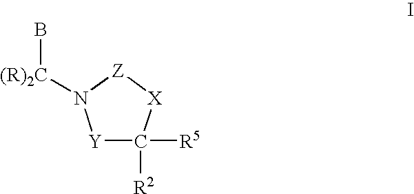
[Y]1C([R2])([R5])[X][Z]N1[(R)2C]B
